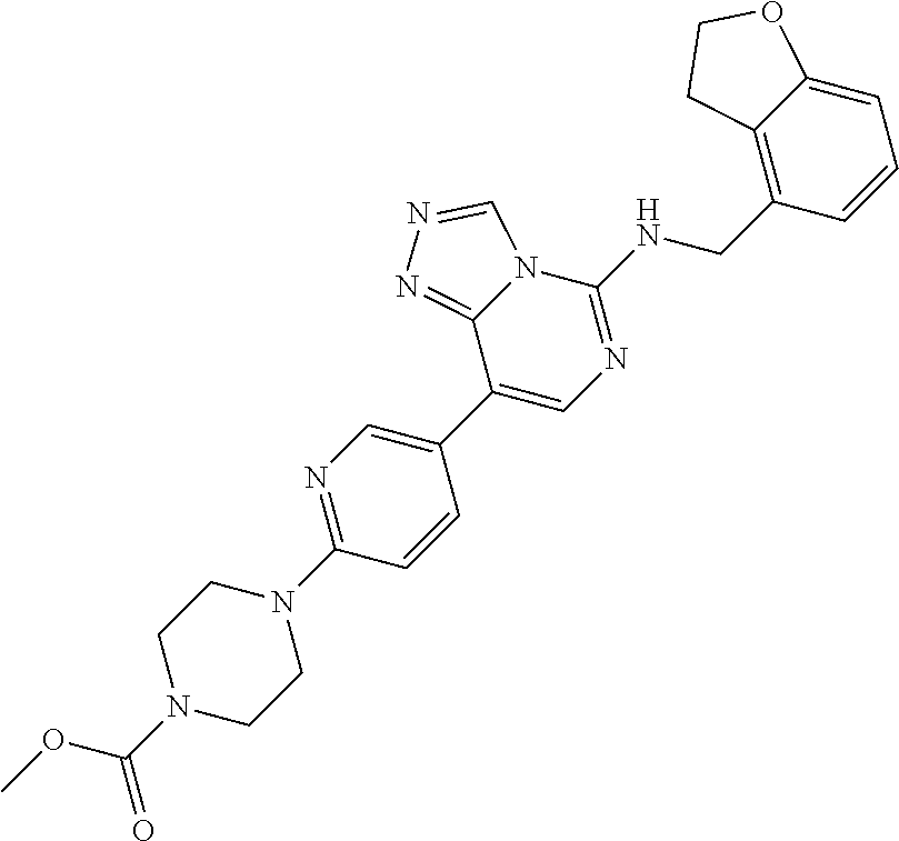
C1(N2CCN(C(=O)OC)CC2)=NC=C(C2=CN=C(NCC3=C4C(=CC=C3)OCC4)N3C2=NN=C3)C=C1
